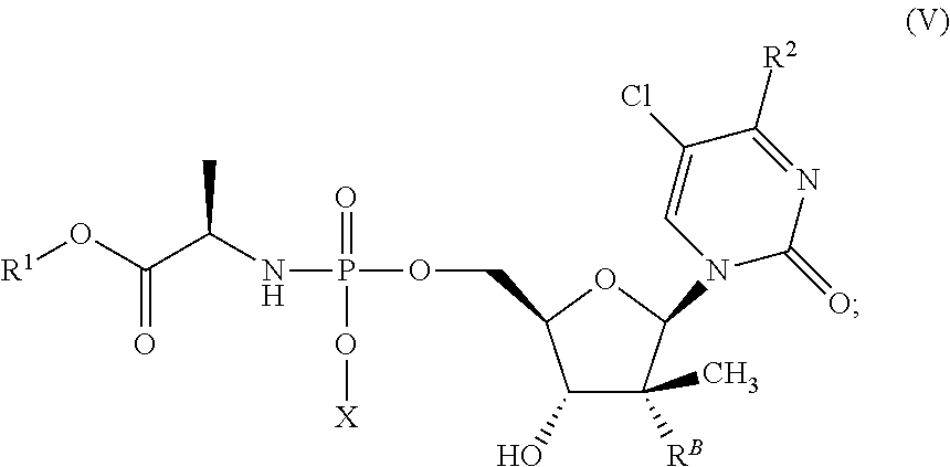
C1(O)C([RB])(C)C(N2C(=O)N=C([R2])C(Cl)=C2)OC1COP(NC(C(O[R1])=O)C)(O[X])=O
